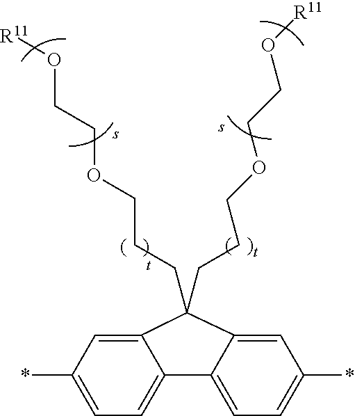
C12=CC=C(*)C=C1C(CCCOCCO[R11])(CCCOCCO[R11])C1=CC(*)=CC=C21
